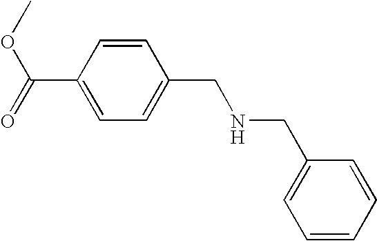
C1=CC(C(OC)=O)=CC=C1CNCC1=CC=CC=C1
